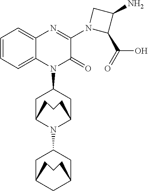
C1=CC=C2C(=C1)N=C(N1CC(N)C1C(=O)O)C(=O)N2C1CC2N(C3CC4CC(C3)CCC4)C(C1)CCC2
